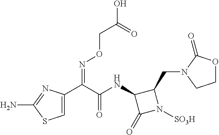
C1=C(C(C(NC2C(=O)N([SO3H])C2CN2CCOC2=O)=O)=NOCC(=O)O)N=C(N)S1
